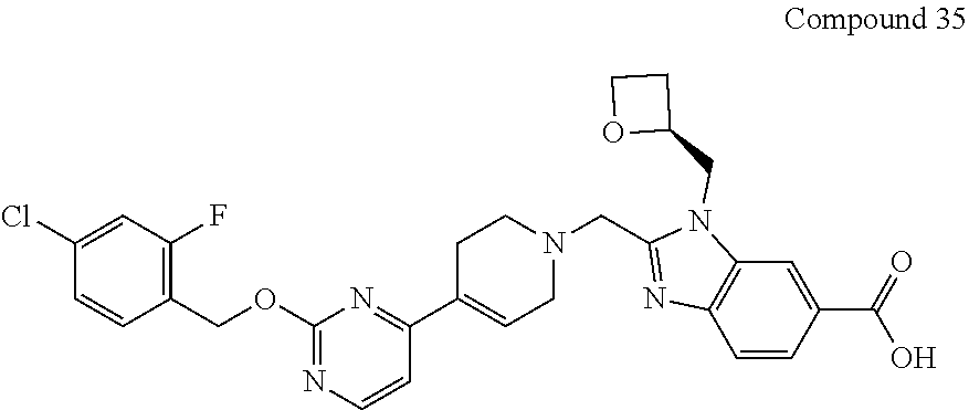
C1(Cl)=CC(F)=C(COC2=NC=CC(C3=CCN(CC4=NC5=C(N4CC4CCO4)C=C(C(O)=O)C=C5)CC3)=N2)C=C1
